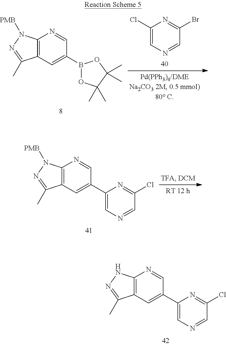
C12=C(C=C(C3=CN=CC(Cl)=N3)C=N1)C(C)=NN2.C12=C(C=C(B3OC(C)(C)C(C)(C)O3)C=N1)C(C)=NN2[PMB].C1(Cl)=CN=CC(Br)=N1.C12=C(C=C(C3=CN=CC(Cl)=N3)C=N1)C(C)=NN2[PMB]
